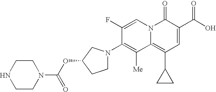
O(C1CN(C2=C([Me])C3=C(C4CC4)C=C(C(O)=O)C(=O)N3C=C2F)CC1)C(N1CCNCC1)=O
